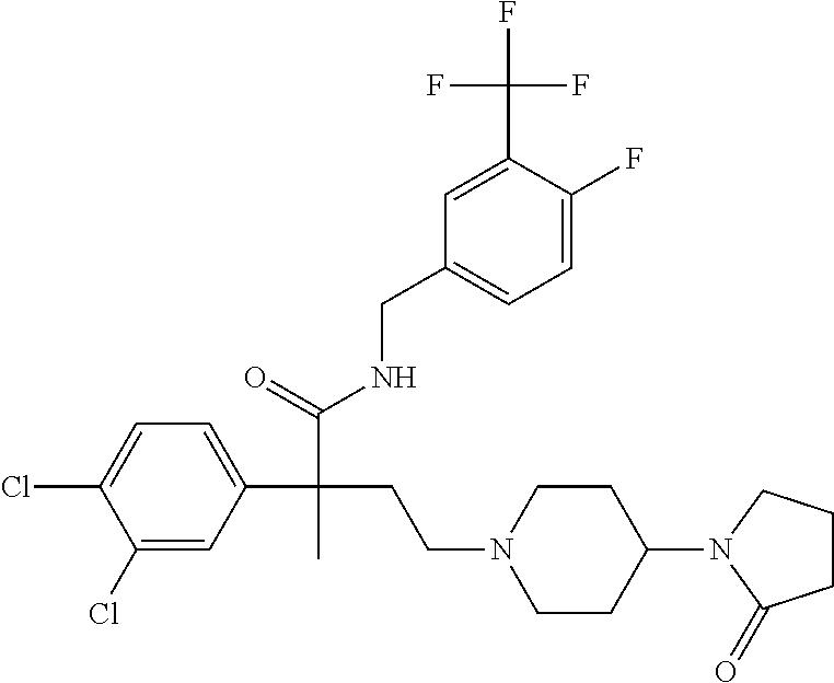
C1(Cl)=CC(C(C(=O)NCC2=CC=C(F)C(C(F)(F)F)=C2)(CCN2CCC(N3CCCC3=O)CC2)C)=CC=C1Cl
